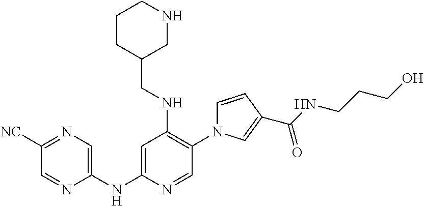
C1(NC2=CC(NCC3CNCCC3)=C(N3C=CC(C(NCCCO)=O)=C3)C=N2)=CN=C([NC])C=N1
